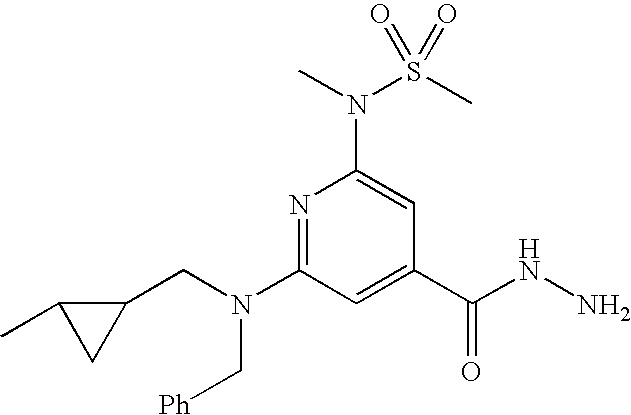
N1=C(N(CC2C(C)C2)C[Ph])C=C(C(NN)=O)C=C1N(C)S(C)(=O)=O
